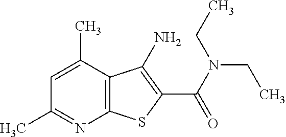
C12=C(C(C)=CC(C)=N1)C(N)=C(C(N(CC)CC)=O)S2
